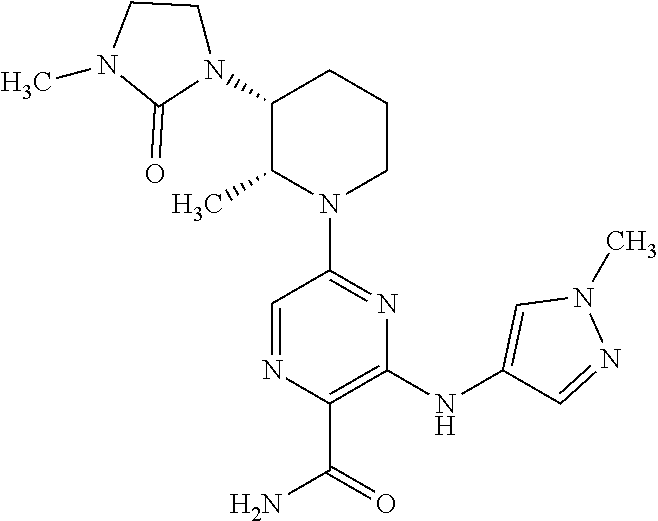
N1(C2C(C)N(C3=NC(NC4=CN(C)N=C4)=C(C(=O)N)N=C3)CCC2)CCN(C)C1=O
